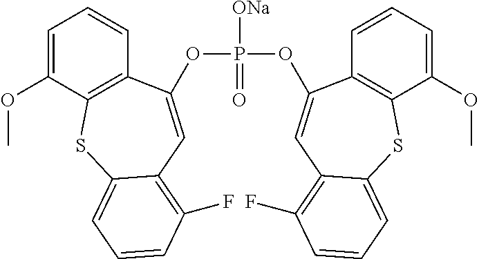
P([ONa])(=O)(OC1=CC2=C(F)C=CC=C2SC2=C1C=CC=C2OC)OC1=CC2=C(F)C=CC=C2SC2=C1C=CC=C2OC
